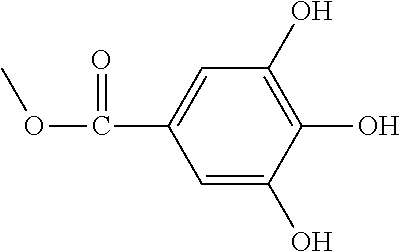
C1=C(C(=O)OC)C=C(O)C(O)=C1O
